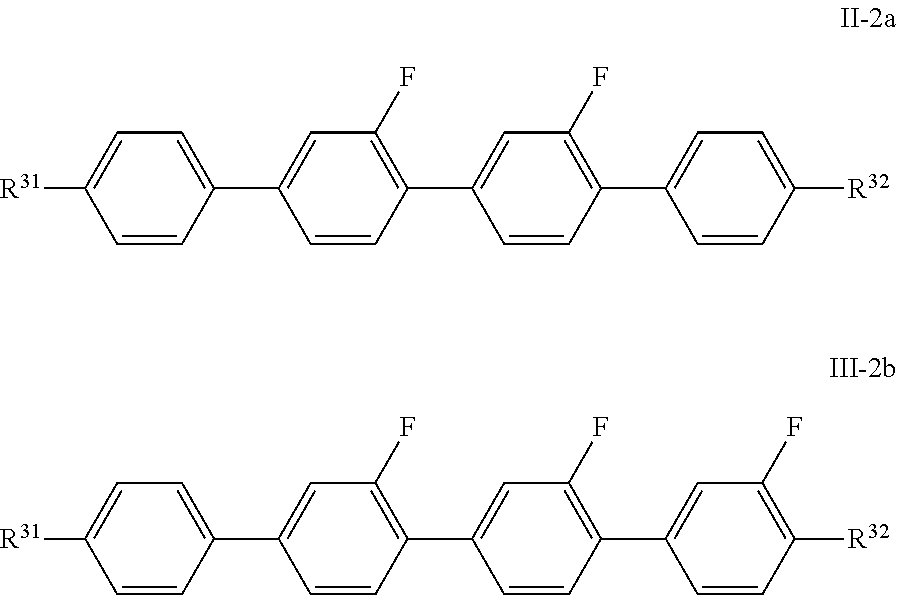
C1(C2=CC(F)=C(C3=CC(F)=C(C4=CC=C([R32])C=C4)C=C3)C=C2)=CC=C([R31])C=C1.C1(C2=CC(F)=C(C3=CC(F)=C(C4=CC(F)=C([R32])C=C4)C=C3)C=C2)=CC=C([R31])C=C1
